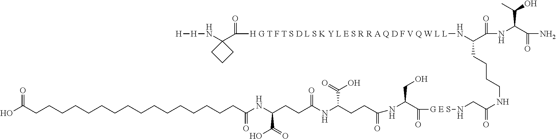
OC(CCCCCCCCCCCCCCCCC(NC(CCC(NC(CCC(=O)NC(C([G E S]NCC(NCCCCC(N[H G T F T S D L S K Y L E S R R A Q D F V Q W L L]C(C1(N[H][H])CCC1)=O)C(NC(C(N)=O)C(O)C)=O)=O)=O)CO)C(=O)O)=O)C(=O)O)=O)=O
